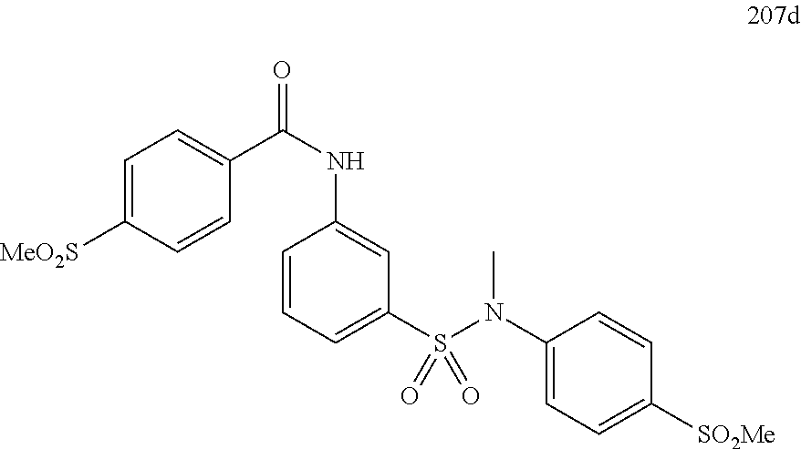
C1=CC=C(S(N(C2=CC=C([SO2Me])C=C2)C)(=O)=O)C=C1NC(C1=CC=C([MeO2S])C=C1)=O
